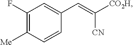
C1(F)=C([Me])C=CC(C=C([CO2H])[CN])=C1
